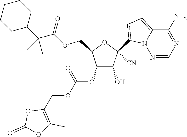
C1(O)C(OC(OCC2=C(C)OC(=O)O2)=O)C(COC(=O)C(C2CCCCC2)(C)C)OC1(C1=CC=C2N1N=CN=C2N)[CN]
